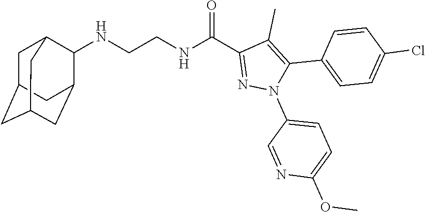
N(CCNC(C1=NN(C2=CC=C(OC)N=C2)C(C2=CC=C(Cl)C=C2)=C1C)=O)C1C2CC3CC(CC1C3)C2
